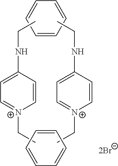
C(C)[N+]1=CC=C(NCC)C=C1.C(C)[N+]1=CC=C(NCC)C=C1.C1=CC=CC=C1.C1=CC=CC=C1
